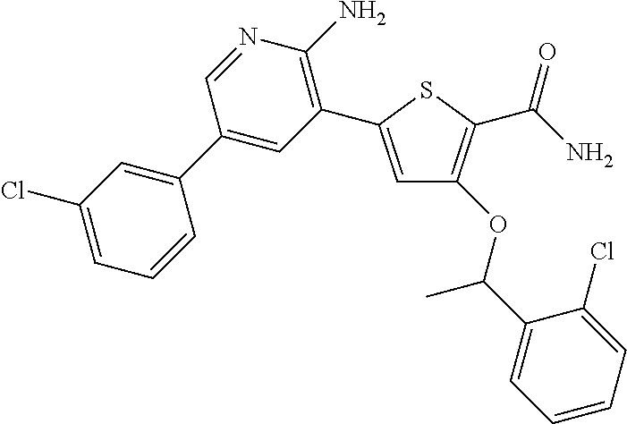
C1=C(C2=C(N)N=CC(C3=CC(Cl)=CC=C3)=C2)SC(C(N)=O)=C1OC(C1=CC=CC=C1Cl)C
